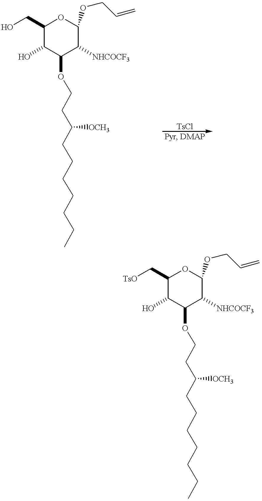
C1(CO)C(O)C(OCCC(CCCCCCC)[OCH3])C([NHCOCF3])C(OCC=C)O1.C1(C[TsO])C(O)C(OCCC(CCCCCCC)[OCH3])C([NHCOCF3])C(OCC=C)O1
